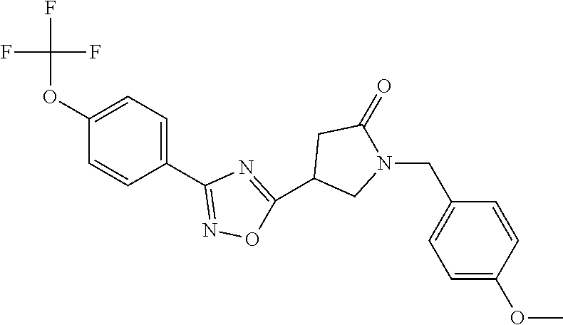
C1(OC(F)(F)F)=CC=C(C2=NOC(C3CN(CC4=CC=C(OC)C=C4)C(=O)C3)=N2)C=C1
